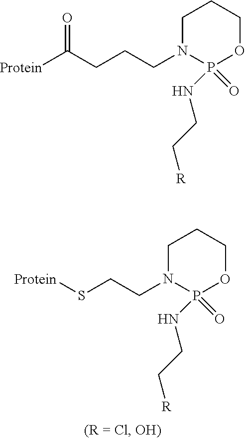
C1N(CCS[Protein])P(=O)(NCC[R])OCC1.C1N(CCCC([Protein])=O)P(=O)(NCC[R])OCC1
